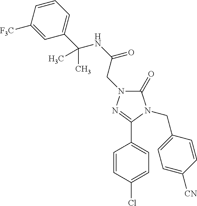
C1(=O)N(CC(NC(C2=CC=CC([F3C])=C2)(C)C)=O)N=C(C2=CC=C(Cl)C=C2)N1CC1=CC=C([CN])C=C1
